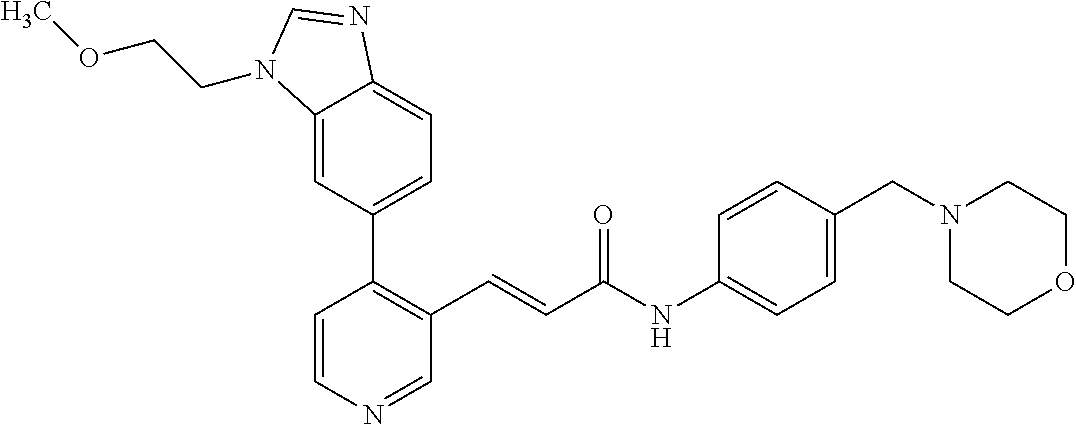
C1=CN=CC(C=CC(NC2=CC=C(CN3CCOCC3)C=C2)=O)=C1C1=CC=C2C(=C1)N(CCOC)C=N2
